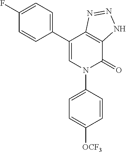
C1(C2=CC=C(F)C=C2)=CN(C2=CC=C([OCF3])C=C2)C(=O)C2=C1N=NN2
